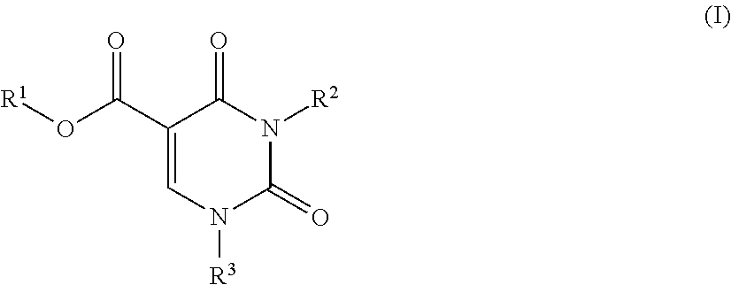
N1([R2])C(=O)C(C(=O)O[R1])=CN([R3])C1=O
